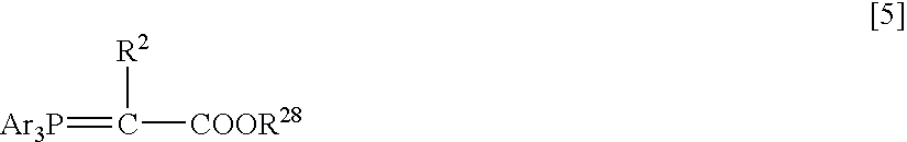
[Ar3P]=C([COOR28])[R2]
